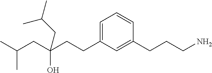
C1=C(CCC(CC(C)C)(O)CC(C)C)C=C(CCCN)C=C1
